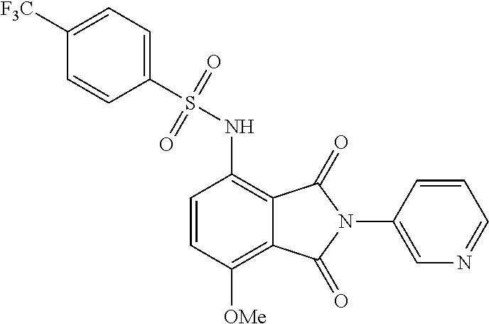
C1([F3C])=CC=C(S(=O)(=O)NC2=C3C(=C([OMe])C=C2)C(=O)N(C2=CN=CC=C2)C3=O)C=C1
